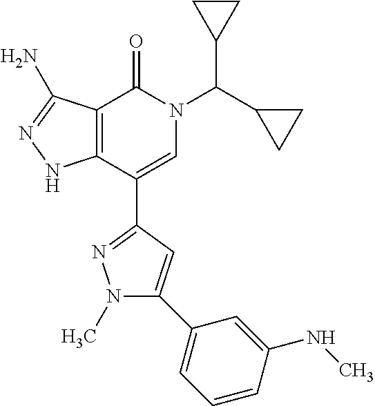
C12=C(C(C3=NN(C)C(C4=CC=CC(NC)=C4)=C3)=CN(C(C3CC3)C3CC3)C1=O)NN=C2N
